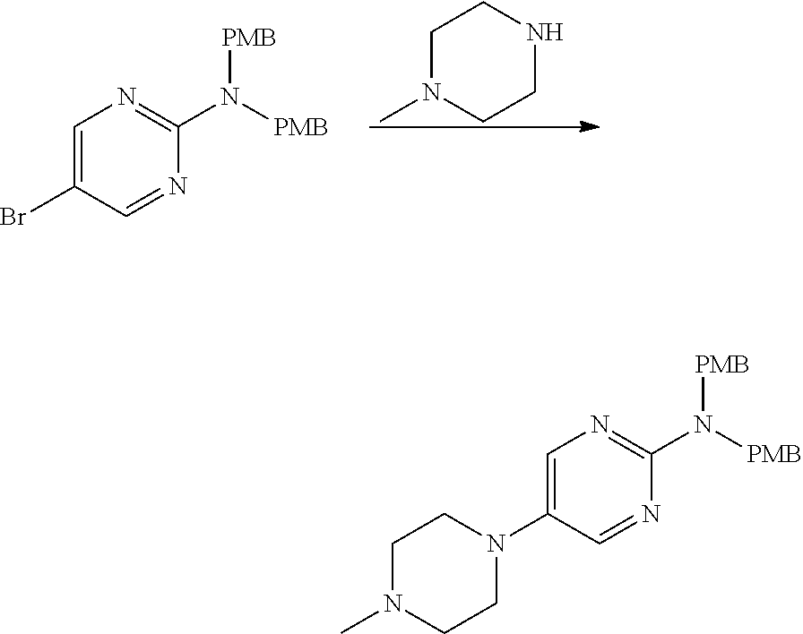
C1N(C)CCNC1.C1=C(Br)C=NC(N([PMB])[PMB])=N1.C1=C(N2CCN(C)CC2)C=NC(N([PMB])[PMB])=N1
